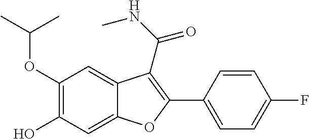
C12=CC(O)=C(OC(C)C)C=C1C(C(NC)=O)=C(C1=CC=C(F)C=C1)O2
